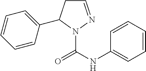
C1C=NN(C(=O)NC2=CC=CC=C2)C1C1=CC=CC=C1
